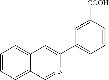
C1=CC=C2C(=C1)C=C(C1=CC=CC([COOH])=C1)N=C2
